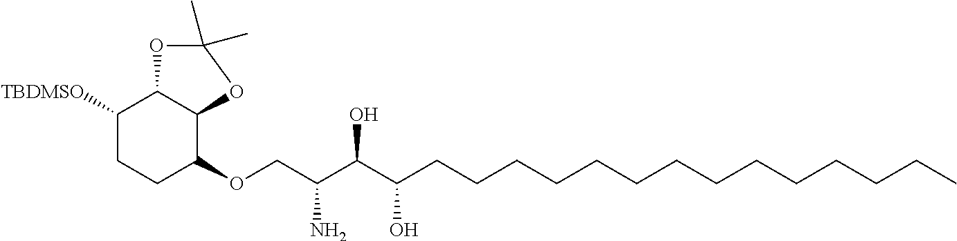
C1(OCC(N)C(C(CCCCCCCCCCCCCC)O)O)C2C(C([TBDMSO])CC1)OC(C)(C)O2
